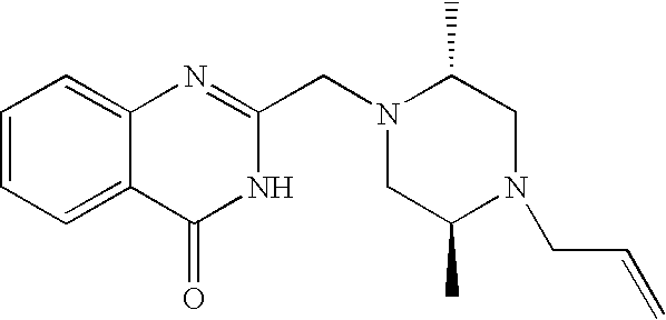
C1=CC=C2C(=C1)N=C(CN1CC(C)N(CC=C)CC1C)NC2=O
